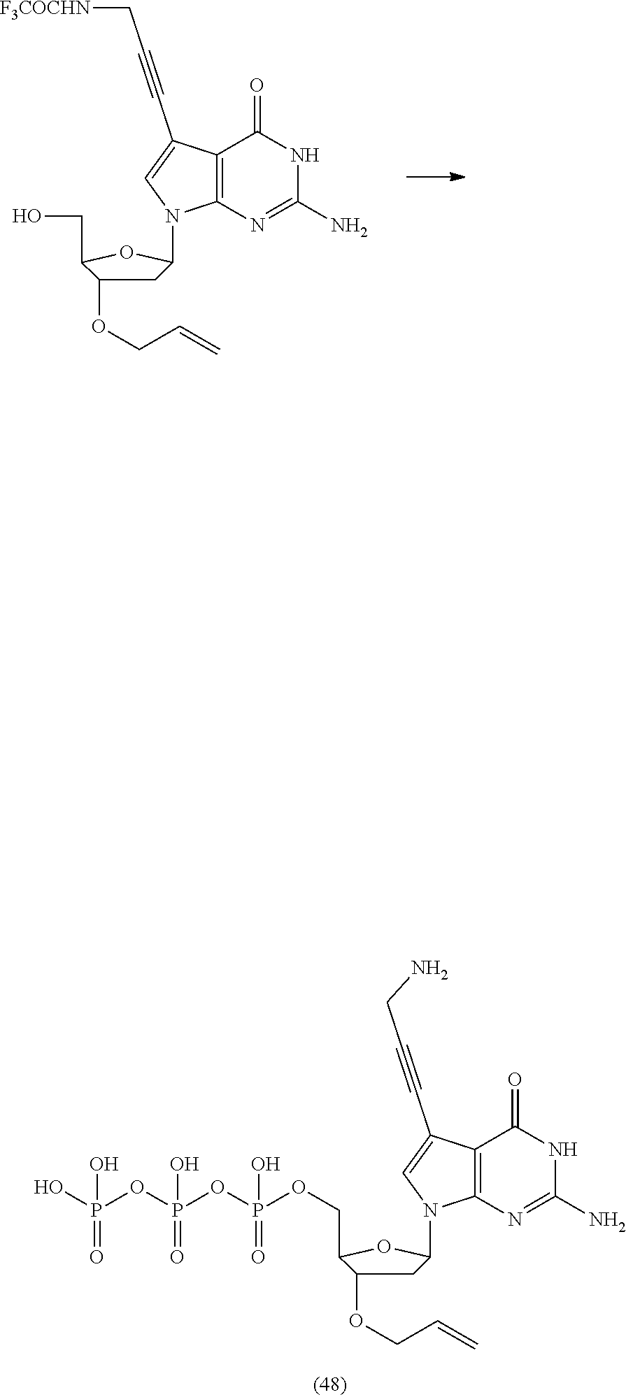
C12=C(N=C(N)NC1=O)N(C1CC(OCC=C)C(CO)O1)C=C2C#CC[F3COCHN].C12=C(N=C(N)NC1=O)N(C1CC(OCC=C)C(COP(OP(OP(O)(=O)O)(=O)O)(O)=O)O1)C=C2C#CCN
